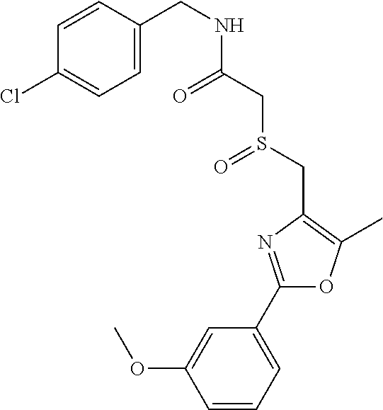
C1=CC=C(C2=NC(CS(=O)CC(=O)NCC3=CC=C(Cl)C=C3)=C(C)O2)C=C1OC
